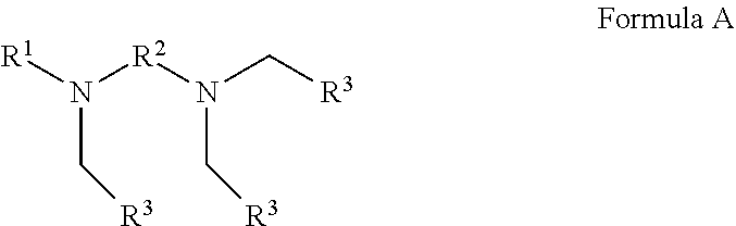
[R1]N([R2]N(C[R3])C[R3])C[R3]
